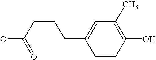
C1=C(CCCC(O)=O)C=CC(O)=C1C
